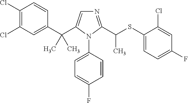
C1(C(C2=CN=C(C(SC3=CC=C(F)C=C3Cl)C)N2C2=CC=C(F)C=C2)(C)C)=CC(Cl)=C(Cl)C=C1
